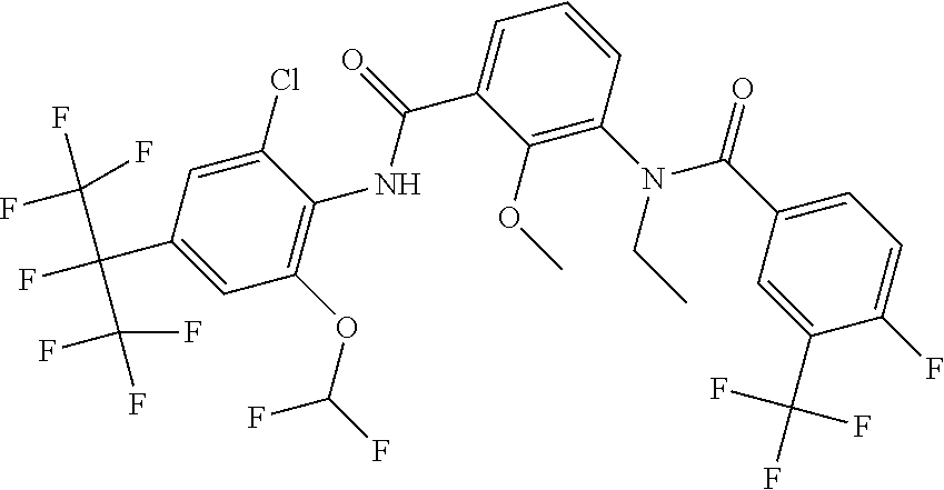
C1(OC)=C(N(C(C2=CC=C(F)C(C(F)(F)F)=C2)=O)CC)C=CC=C1C(NC1=C(OC(F)F)C=C(C(F)(C(F)(F)F)C(F)(F)F)C=C1Cl)=O
